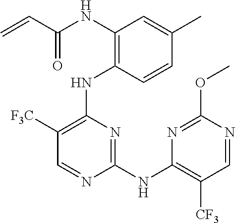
N(C1=C(NC2=C([F3C])C=NC(NC3=C([CF3])C=NC(OC)=N3)=N2)C=CC(C)=C1)C(C=C)=O
